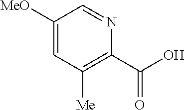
C1([MeO])=CC([Me])=C(C(O)=O)N=C1
